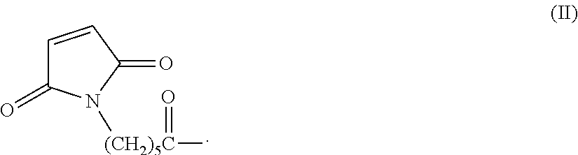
C1=CC(=O)N([(CH2)5C](C)=O)C1=O
